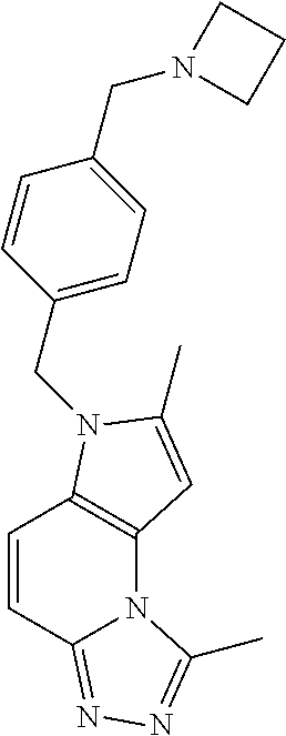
C1=CC2=NN=C(C)N2C2=C1N(CC1=CC=C(CN3CCC3)C=C1)C(C)=C2
